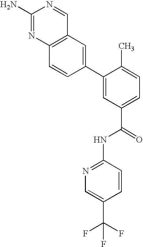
C12=C(N=C(N)N=C1)C=CC(C1=CC(C(=O)NC3=NC=C(C(F)(F)F)C=C3)=CC=C1C)=C2
